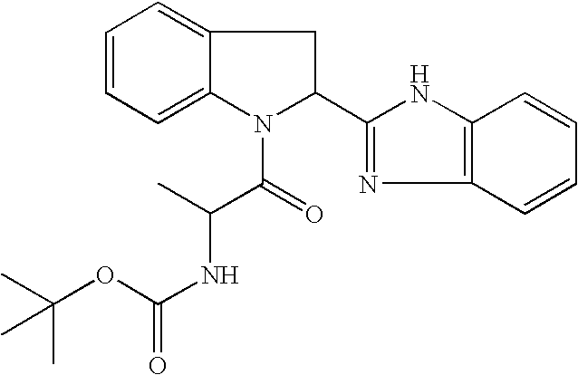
C1=CC=C2C(=C1)CC(C1=NC3=C(N1)C=CC=C3)N2C(=O)C(NC(=O)OC(C)(C)C)C
